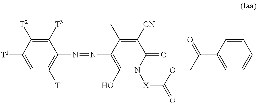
C1([T3])=C([T2])C([T1])=CC([T4])=C1N=NC1=C(O)N([X]C(=O)OCC(C2=CC=CC=C2)=O)C(=O)C([CN])=C1C
